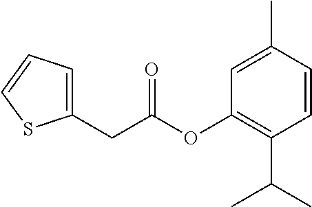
C1(OC(CC2=CC=CS2)=O)=C(C(C)C)C=CC(C)=C1
